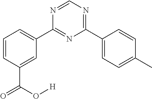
C1=CC(C(=O)O[H])=CC(C2=NC(C3=CC=C(C)C=C3)=NC=N2)=C1
